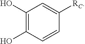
C1(O)=C(O)C=CC([RC])=C1
